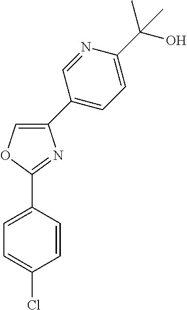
C1(C2=CC=C(Cl)C=C2)=NC(C2=CC=C(C(O)(C)C)N=C2)=CO1
